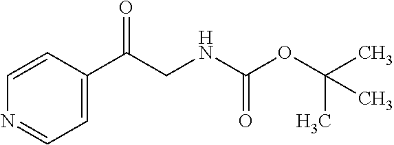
C1=CC(C(CNC(OC(C)(C)C)=O)=O)=CC=N1
